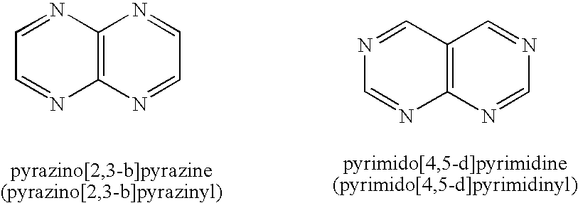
C1=NC2=C(N=C1)N=CC=N2.C1=NC2=C(C=N1)C=NC=N2
